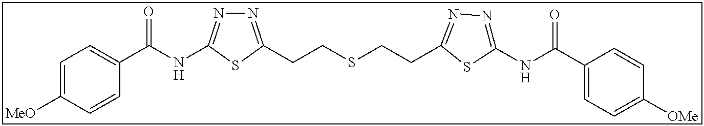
C1(C(NC2=NN=C(CCSCCC3=NN=C(NC(C4=CC=C([OMe])C=C4)=O)S3)S2)=O)=CC=C([MeO])C=C1
